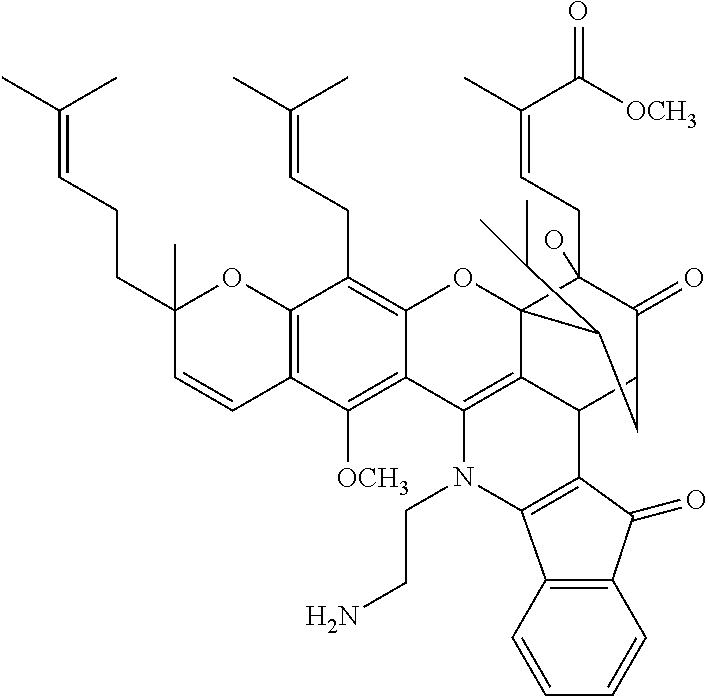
C12=C(C([OCH3])=C3C(=C1CC=C(C)C)OC14C(CC=C(C)C([OCH3])=O)(O)C(=O)C(CC1C(C)C)C1C4=C3N(CCN)C3=C1C(=O)C1=C3C=CC=C1)C=CC(CCC=C(C)C)(C)O2
